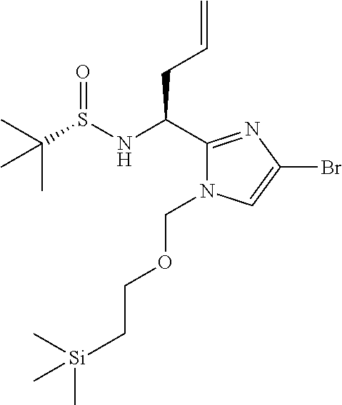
C1(C(CC=C)NS(=O)C(C)(C)C)=NC(Br)=CN1COCC[Si](C)(C)C
